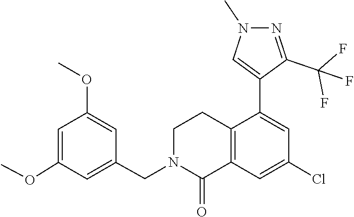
N1(C)N=C(C(F)(F)F)C(C2=CC(Cl)=CC3=C2CCN(CC2=CC(OC)=CC(OC)=C2)C3=O)=C1
